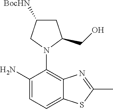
C1(N)=CC=C2C(=C1N1C(CO)CC([BocHN])C1)N=C(C)S2
